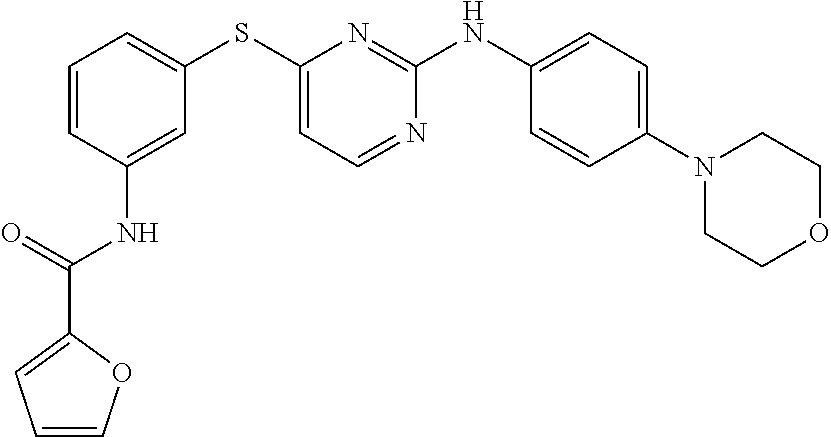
C1=CC=C(SC2=CC=NC(NC3=CC=C(N4CCOCC4)C=C3)=N2)C=C1NC(C1=CC=CO1)=O
